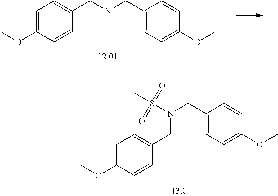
C1=C(OC)C=CC(CNCC2=CC=C(OC)C=C2)=C1.C1=C(OC)C=CC(CN(CC2=CC=C(OC)C=C2)S(C)(=O)=O)=C1
